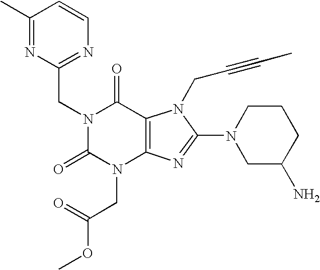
C1(C)=NC(CN2C(=O)N(CC(OC)=O)C3=C(C2=O)N(CC#CC)C(N2CC(N)CCC2)=N3)=NC=C1
